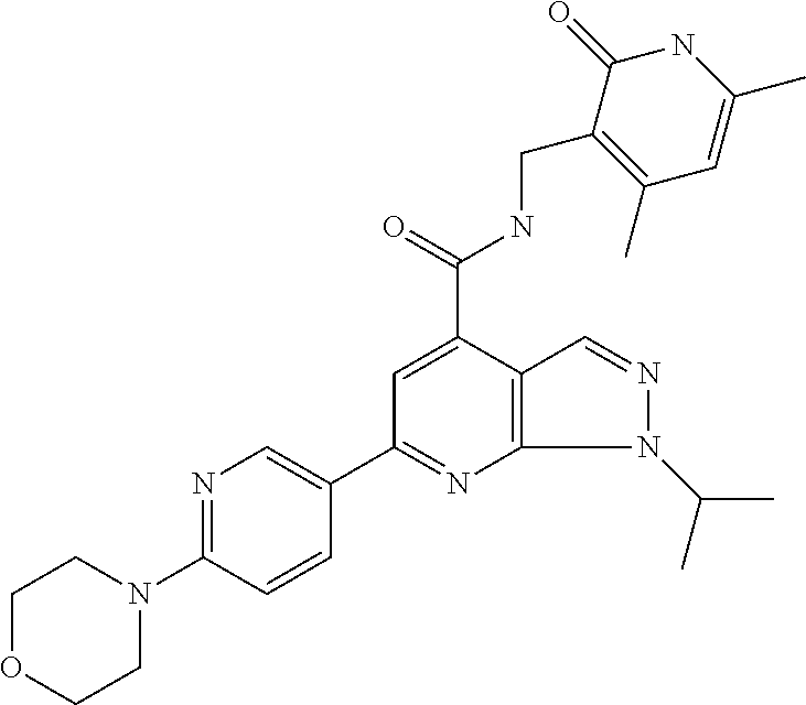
N1=C(N2CCOCC2)C=CC(C2=NC3=C(C(C(NCC4=C(C)C=C(C)NC4=O)=O)=C2)C=NN3C(C)C)=C1
